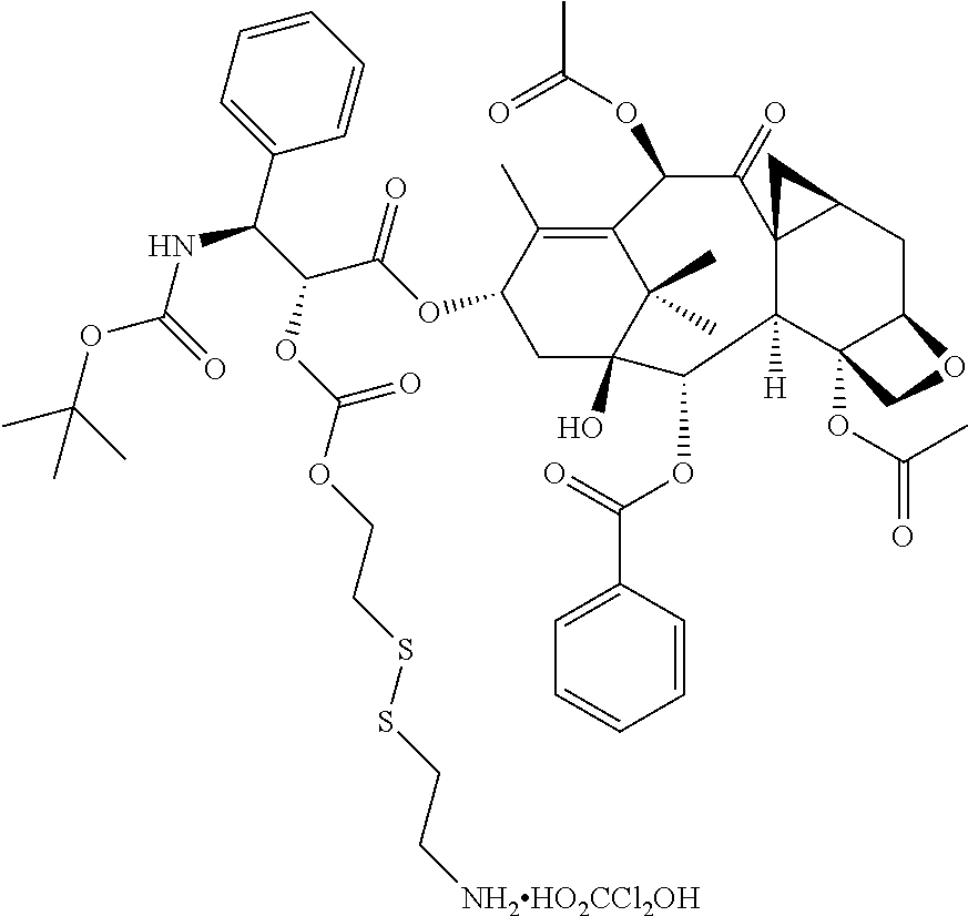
C1=CC=C(C(C(C(OC2CC3(O)C(C)(C)C(=C2C)C(OC(C)=O)C(=O)C24C([H])(C5(OC(C)=O)C(CC2C4)OC5)C3OC(=O)C2=CC=CC=C2)=O)OC(OCCSSCC[NH2HO2CCl2OH])=O)NC(OC(C)(C)C)=O)C=C1
